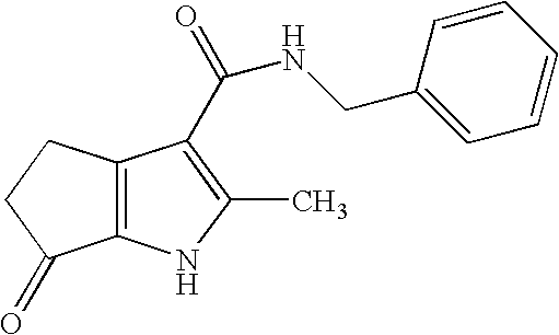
C12=C(NC(C)=C1C(=O)NCC1=CC=CC=C1)C(=O)CC2
